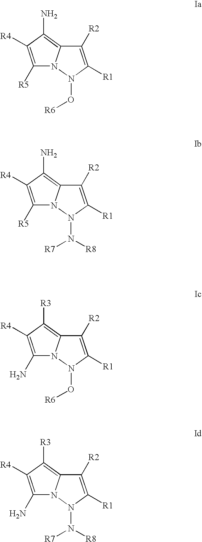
C1([R5])=C([R4])C(N)=C2N1N(O[R6])C([R1])=C2[R2].C1([R5])=C([R4])C(N)=C2N1N(N([R7])[R8])C([R1])=C2[R2].C1(N)=C([R4])C([R3])=C2N1N(O[R6])C([R1])=C2[R2].C1(N)=C([R4])C([R3])=C2N1N(N([R7])[R8])C([R1])=C2[R2]
